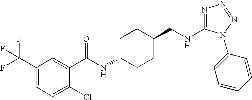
N1=C(NCC2CCC(NC(=O)C3=CC(C(F)(F)F)=CC=C3Cl)CC2)N(C2=CC=CC=C2)N=N1
